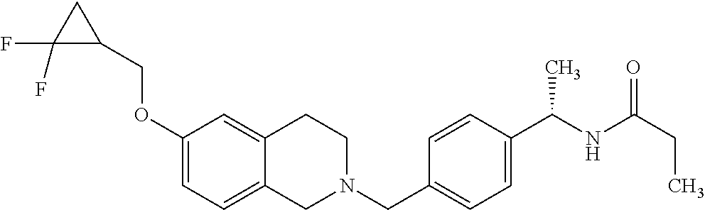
C1(OCC2CC2(F)F)=CC=C2C(=C1)CCN(CC1=CC=C(C(NC(=O)CC)C)C=C1)C2
